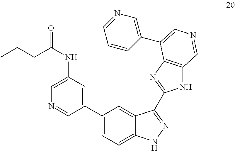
C1(C2=CC(NC(=O)CCC)=CN=C2)=CC=C2C(=C1)C(C1=NC3=C(N1)C=NC=C3C1=CN=CC=C1)=NN2
